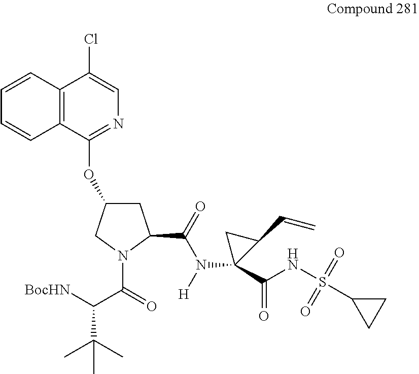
[BocHN]C(C(=O)N1C(C(=O)N([H])C2(C(NS(C3CC3)(=O)=O)=O)C(C=C)C2)CC(OC2=NC=C(Cl)C3=C2C=CC=C3)C1)C(C)(C)C
